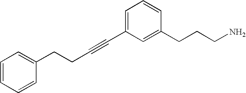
C(C1=CC=CC=C1)CC#CC1=CC=CC(CCCN)=C1
